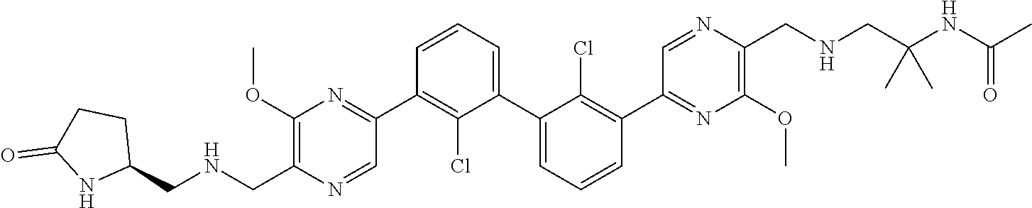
C1(OC)=C(C[HN]CC2CCC(=O)N2)N=CC(C2=C(Cl)C(C3=CC=CC(C4=NC(OC)=C(CNCC([HN]C(C)=O)(C)C)N=C4)=C3Cl)=CC=C2)=N1
